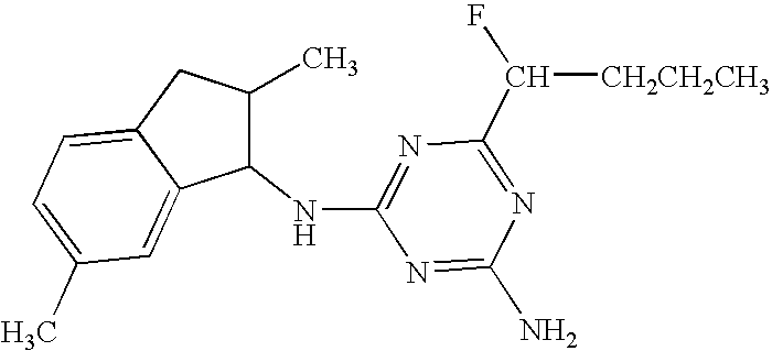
C1(NC2=NC(C(F)[CH2CH2CH3])=NC(N)=N2)C(C)CC2=CC=C(C)C=C12
